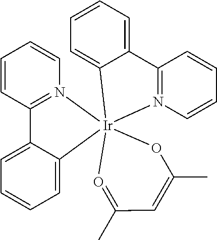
C1=CC=C2C(=C1)[Ir]13(N4=C2C=CC=C4)(O=C(C)C=C(C)O1)N1=C(C2=CC=CC=C23)C=CC=C1
